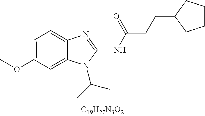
C1=C(OC)C=C2C(=C1)N=C(NC(CCC1CCCC1)=O)N2C(C)C
